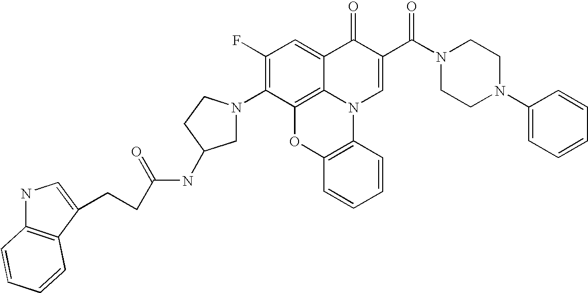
C1(F)=C(N2CC(NC(CCC3=CNC4=C3C=CC=C4)=O)CC2)C2=C3C(=C1)C(=O)C(C(N1CCN(C4=CC=CC=C4)CC1)=O)=CN3C1=C(O2)C=CC=C1
